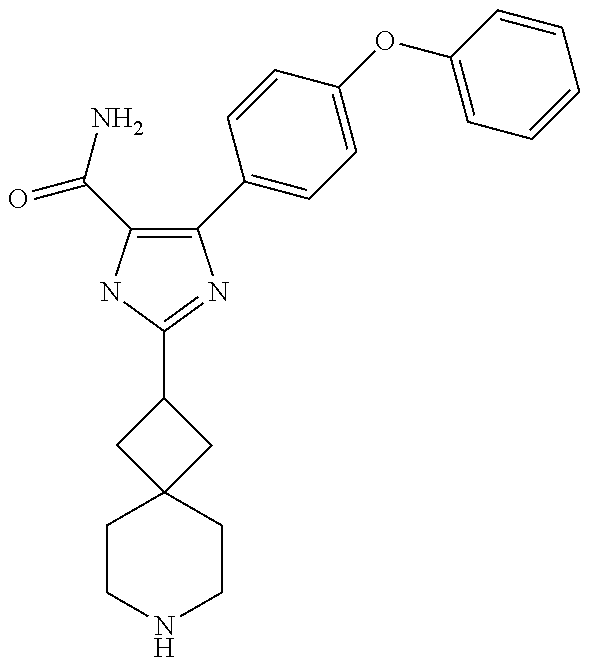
C1(C2=CC=C(OC3=CC=CC=C3)C=C2)=C(C(=O)N)NC(C2CC3(C2)CCNCC3)=N1
